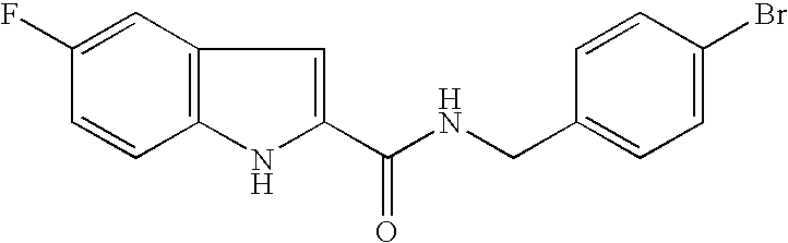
C12=C(C=C(F)C=C1)C=C(C(NCC1=CC=C(Br)C=C1)=O)N2
